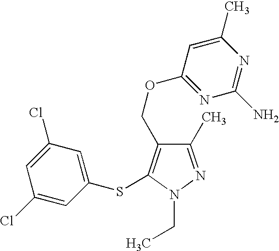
C1(C)=NN(CC)C(SC2=CC(Cl)=CC(Cl)=C2)=C1COC1=NC(N)=NC(C)=C1
